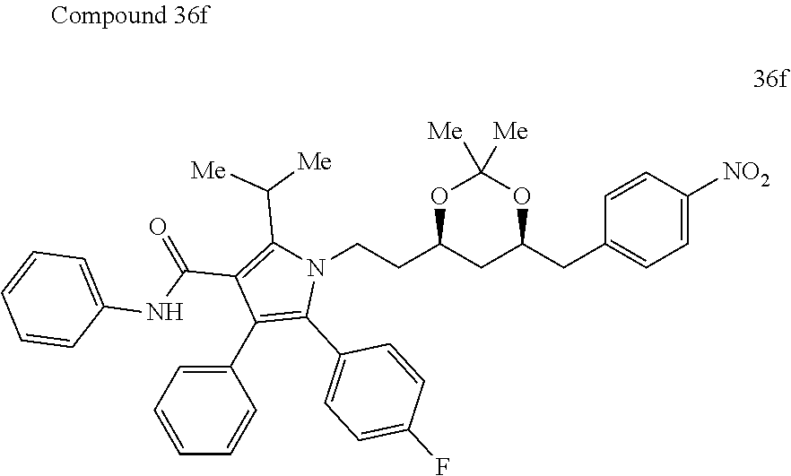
O1C(CCN2C(C([Me])[Me])=C(C(NC3=CC=CC=C3)=O)C(C3=CC=CC=C3)=C2C2=CC=C(F)C=C2)CC(CC2=CC=C([NO2])C=C2)OC1([Me])[Me]
